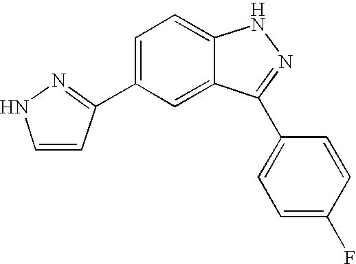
C1(C2=CC=C3C(=C2)C(C2=CC=C(F)C=C2)=NN3)=NNC=C1
